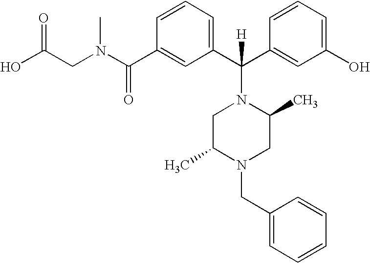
C1(C(N(CC(O)=O)C)=O)=CC(C(C2=CC(O)=CC=C2)([H])N2CC(C)N(CC3=CC=CC=C3)CC2C)=CC=C1
